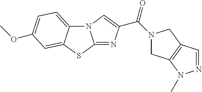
N12C3=CC=C(OC)C=C3SC1=NC(C(=O)N1CC3=C(C1)C=NN3C)=C2
